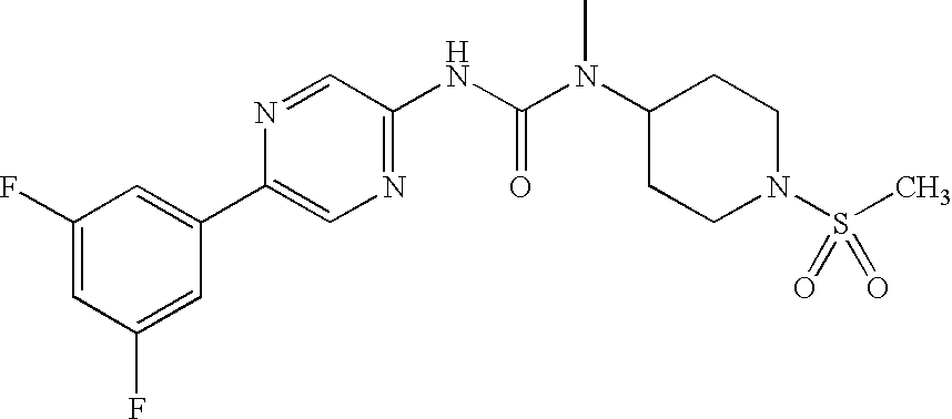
C1(C2=CC(F)=CC(F)=C2)=CN=C(NC(N(C2CCN(S(C)(=O)=O)CC2)C)=O)C=N1
